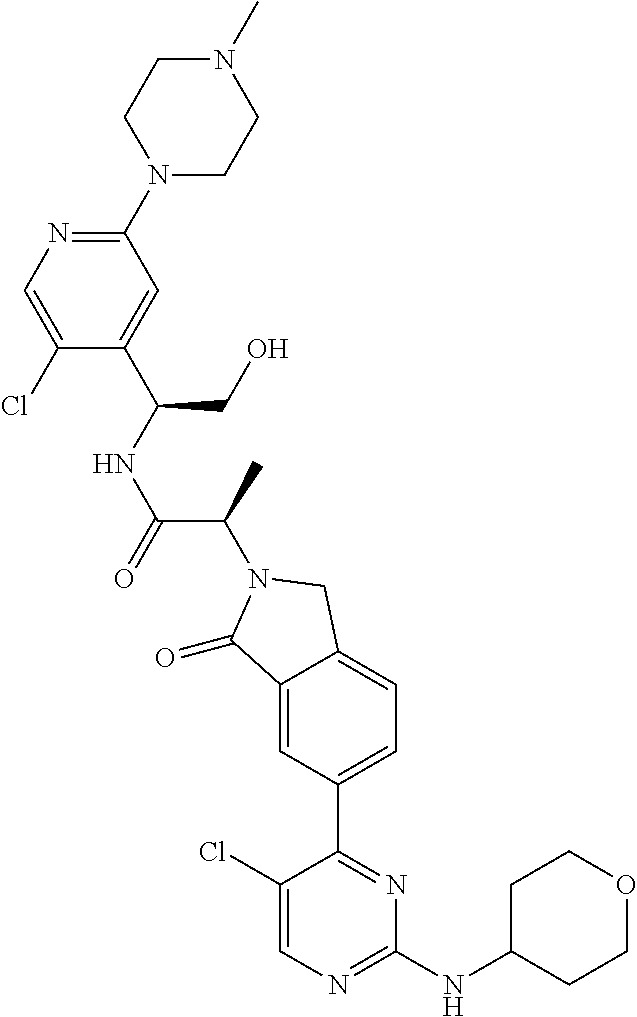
C1(=O)C2=CC(C3=NC(NC4CCOCC4)=NC=C3Cl)=CC=C2CN1C(C(=O)NC(CO)C1=CC(N2CCN(C)CC2)=NC=C1Cl)C
